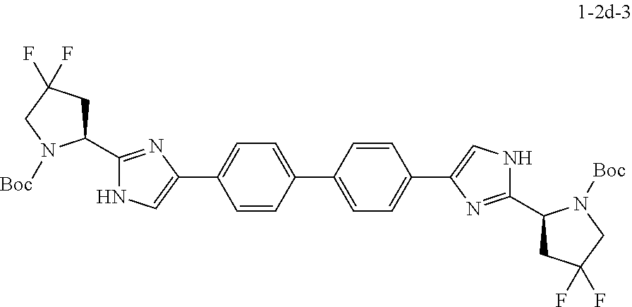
C1=CC(C2=CC=C(C3=CNC(C4CC(F)(F)CN4[Boc])=N3)C=C2)=CC=C1C1=CNC(C2CC(F)(F)CN2[Boc])=N1
